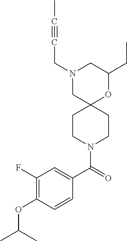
N1(CC#CC)CC2(OC(CC)C1)CCN(C(C1=CC(F)=C(OC(C)C)C=C1)=O)CC2
